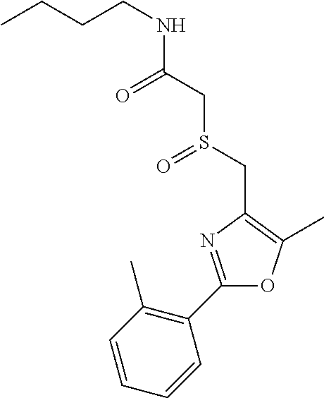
C(CNC(CS(CC1=C(C)OC(C2=C(C)C=CC=C2)=N1)=O)=O)CC
